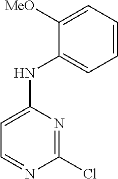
N1=C(Cl)N=CC=C1NC1=CC=CC=C1[MeO]
